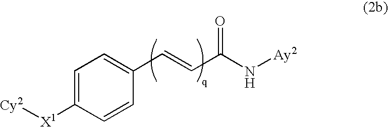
C1=C([X1][Cy2])C=CC(C=CC(N[Ay2])=O)=C1
